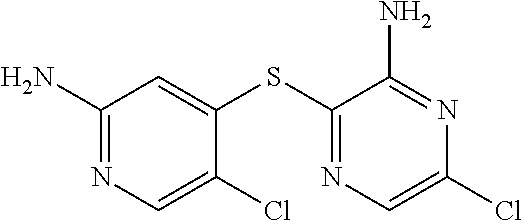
C1=C(SC2=NC=C(Cl)N=C2N)C(Cl)=CN=C1N
